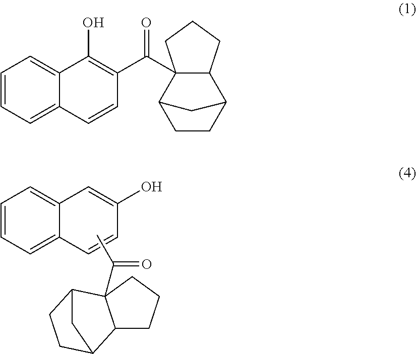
C1=CC=C2C(=C1)C=C(O)C=C2.CC(=O)C12C(CCC1)C1CCC2C1.C1=CC=C2C(=C1)C(O)=C(C(C13C4CCC(C1CCC3)C4)=O)C=C2
